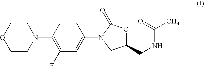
O1CCN(C2=C(F)C=C(N3CC(CNC(=O)C)OC3=O)C=C2)CC1
